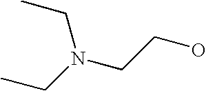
C(N(CCO)CC)C
